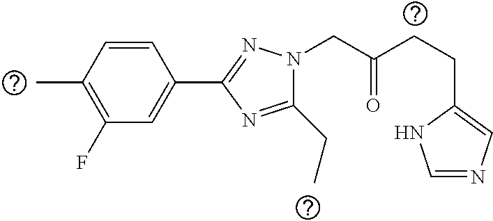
C1=NC=C(CCC(CN2C(CC)=NC(C3=CC(F)=C(C)C=C3)=N2)=O)N1
